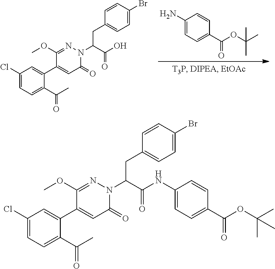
C1(N)=CC=C(C(OC(C)(C)C)=O)C=C1.C1(Cl)=CC=C(C(=O)C)C(C2=CC(=O)N(C(C(=O)O)CC3=CC=C(Br)C=C3)N=C2OC)=C1.C1(Cl)=CC=C(C(=O)C)C(C2=CC(=O)N(C(C(=O)NC3=CC=C(C(OC(C)(C)C)=O)C=C3)CC3=CC=C(Br)C=C3)N=C2OC)=C1
